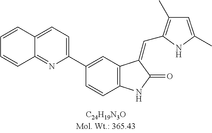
C1=C2C(=NC(C3=CC4=C(C=C3)NC(=O)C4=CC3=C(C)C=C(C)N3)=C1)C=CC=C2
